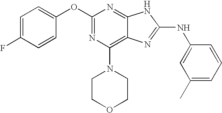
O(C1=NC(N2CCOCC2)=C2C(=N1)NC(NC1=CC(C)=CC=C1)=N2)C1=CC=C(F)C=C1
